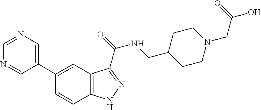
C1=NC=C(C2=CC3=C(C=C2)NN=C3C(=O)NCC2CCN(CC(=O)O)CC2)C=N1
